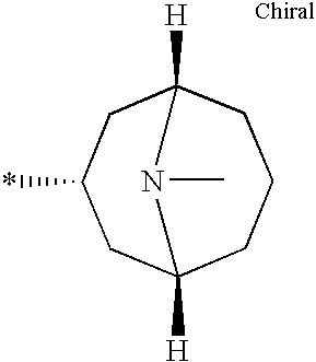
C1(*)CC2([H])CCCC([H])(C1)N2C
